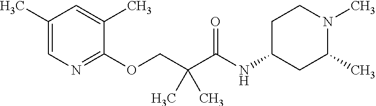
C1(C)=CN=C(OCC(C(NC2CC(C)N(C)CC2)=O)(C)C)C(C)=C1
